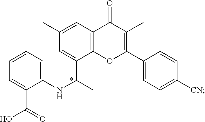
C1(C)=CC2=C(C(C(C)NC3=CC=CC=C3C(=O)O)=C1)OC(C1=CC=C([CN])C=C1)=C(C)C2=O
